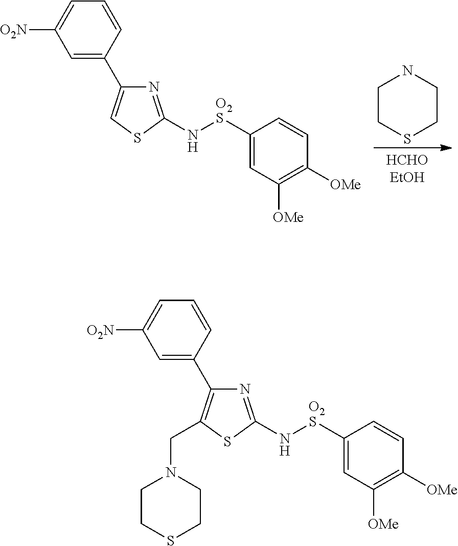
C1=C(C2=CSC(N[O2S]C3=CC([OMe])=C([OMe])C=C3)=N2)C=CC=C1[O2N].C1CSCCN1.C1=C(C2=C(CN3CCSCC3)SC(N[O2S]C3=CC([OMe])=C([OMe])C=C3)=N2)C=CC=C1[O2N]
